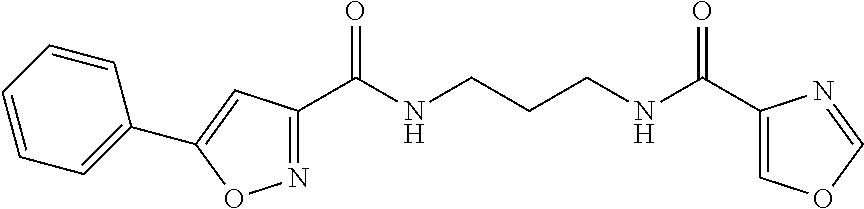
N1=C(C(NCCCNC(=O)C2=COC=N2)=O)C=C(C2=CC=CC=C2)O1
